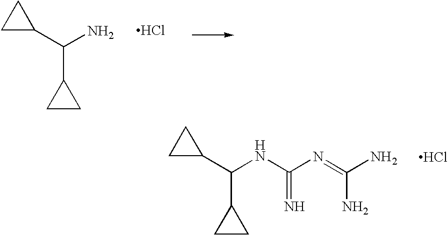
NC(C1CC1)C1CC1.Cl.N(C(C1CC1)C1CC1)C(=N)N=C(N)N.Cl
